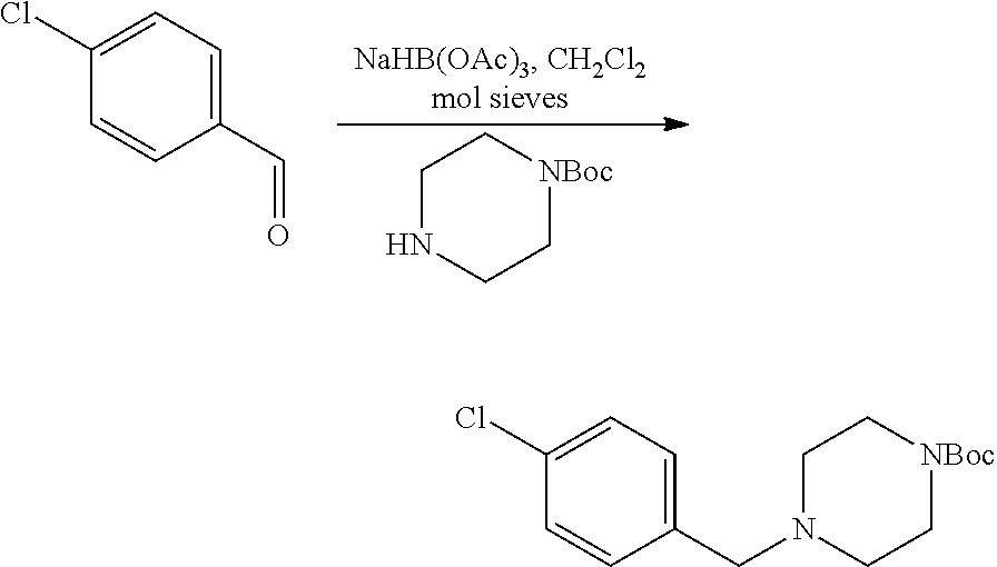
C1C[NBoc]CCN1.C1=CC(C=O)=CC=C1Cl.C1=CC(CN2CC[NBoc]CC2)=CC=C1Cl
